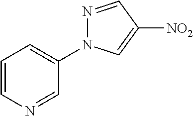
N1=CC([NO2])=CN1C1=CC=CN=C1
